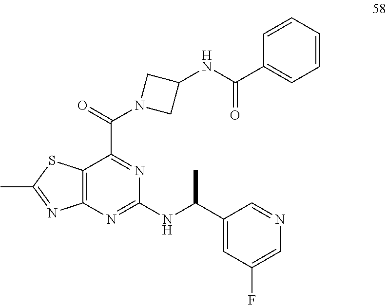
C12=C(N=C(NC(C3=CC(F)=CN=C3)C)N=C1C(N1CC(NC(C3=CC=CC=C3)=O)C1)=O)N=C(C)S2
